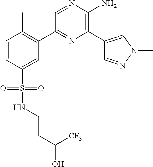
C1(C2=C(C)C=CC(S(=O)(=O)NCCC(O)[CF3])=C2)=NC(C2=CN(C)N=C2)=C(N)N=C1
